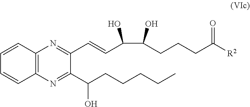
OC(CCCC([R2])=O)C(C=CC1=NC2=C(N=C1C(CCCCC)O)C=CC=C2)O
